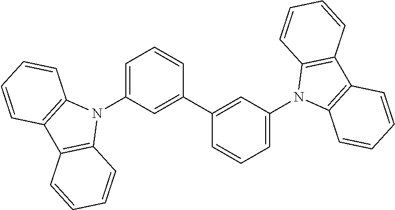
C1=C(N2C3=C(C4=C2C=CC=C4)C=CC=C3)C=C(C2=CC(N3C4=C(C5=C3C=CC=C5)C=CC=C4)=CC=C2)C=C1
